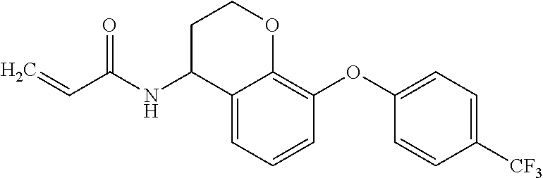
C1C(NC(C=C)=O)C2=CC=CC(OC3=CC=C([CF3])C=C3)=C2OC1
